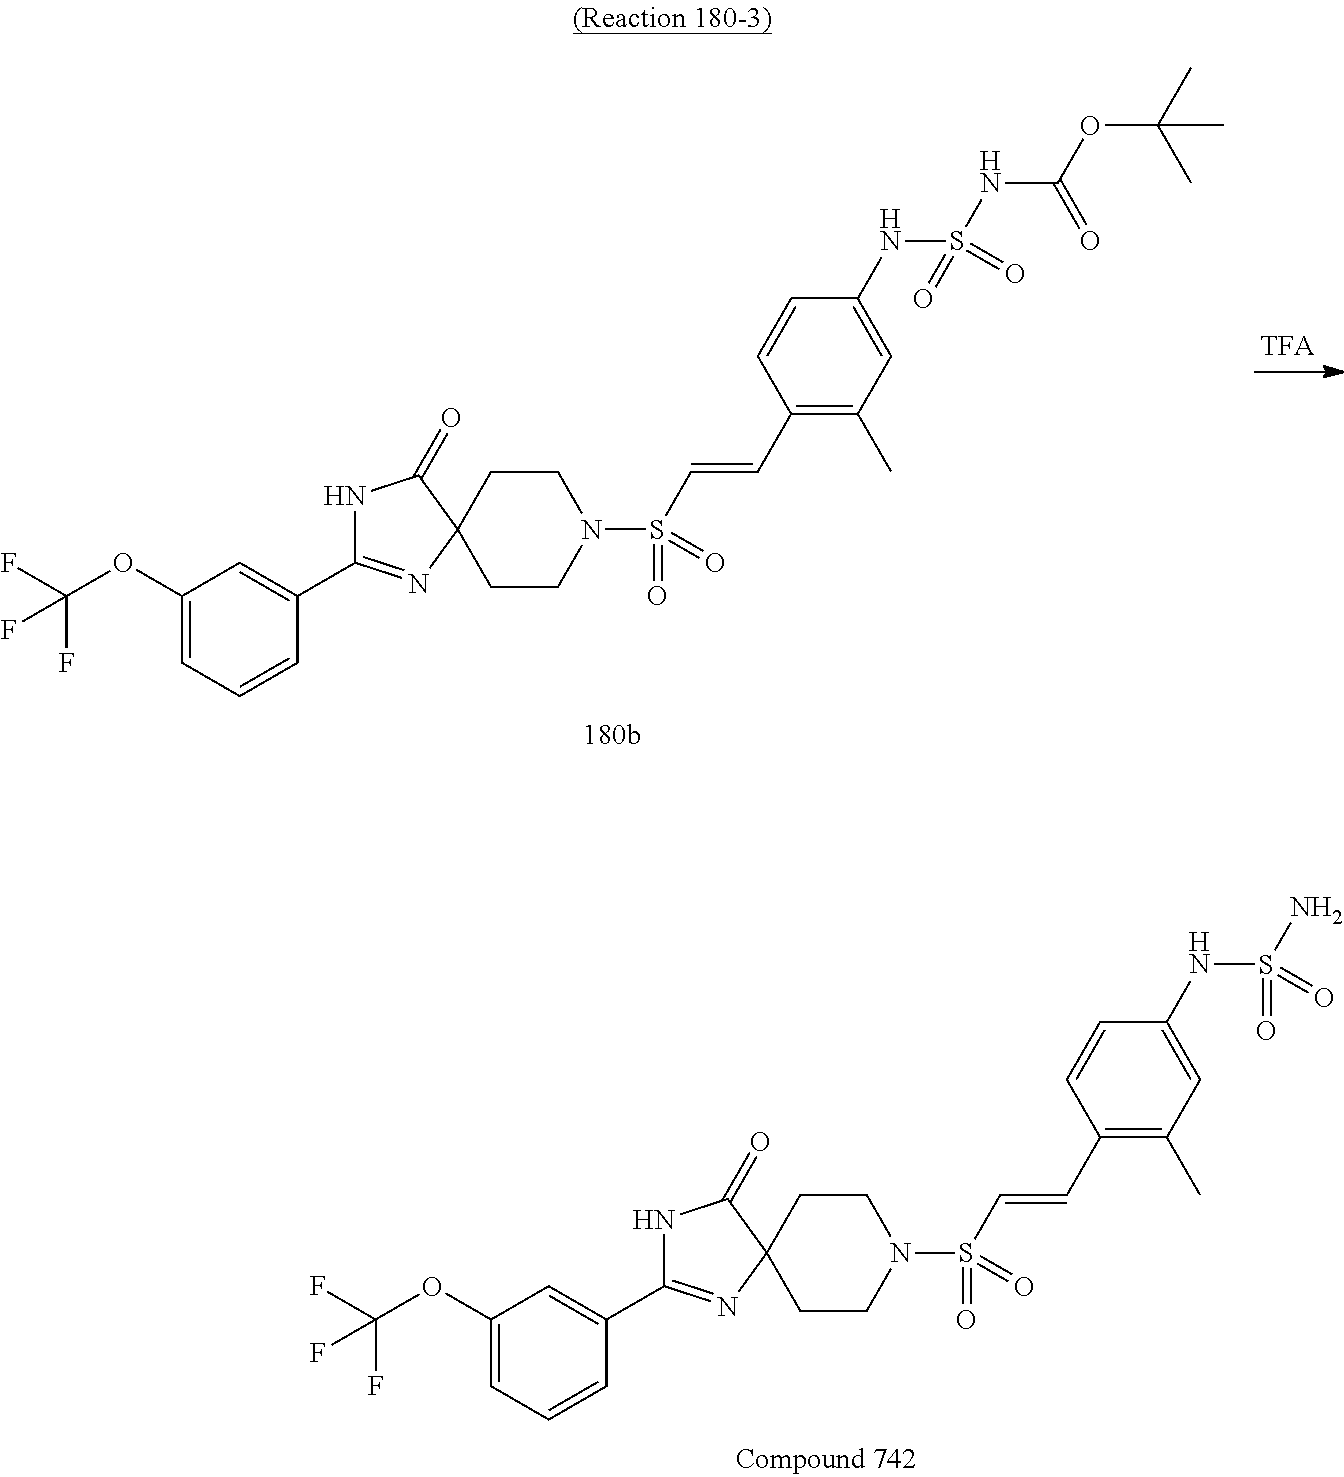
C1(OC(F)(F)F)=CC=CC(C2=NC3(C(=O)N2)CCN(S(=O)(=O)C=CC2=C(C)C=C(NS(NC(OC(C)(C)C)=O)(=O)=O)C=C2)CC3)=C1.C1(OC(F)(F)F)=CC=CC(C2=NC3(C(=O)N2)CCN(S(=O)(=O)C=CC2=C(C)C=C(NS(N)(=O)=O)C=C2)CC3)=C1
